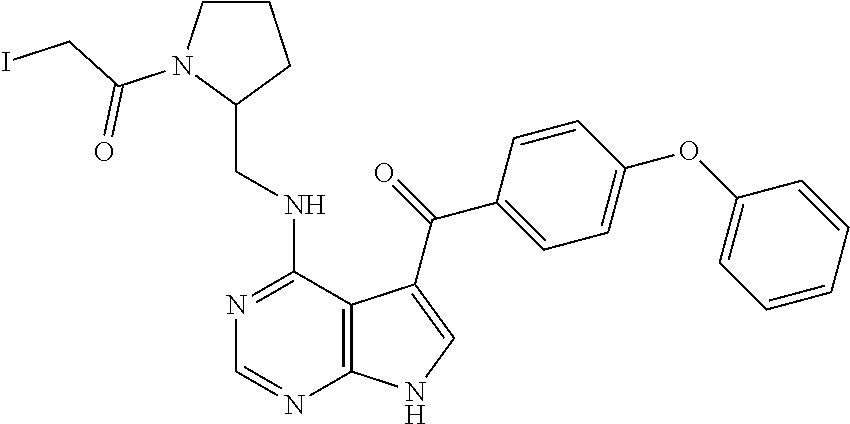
C1=CC=CC(OC2=CC=C(C(=O)C3=CNC4=C3C(NCC3CCCN3C(CI)=O)=NC=N4)C=C2)=C1
